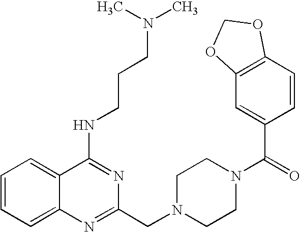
C1=CC=C2C(=C1)C(NCCCN(C)C)=NC(CN1CCN(C(=O)C3=CC4=C(C=C3)OCO4)CC1)=N2
